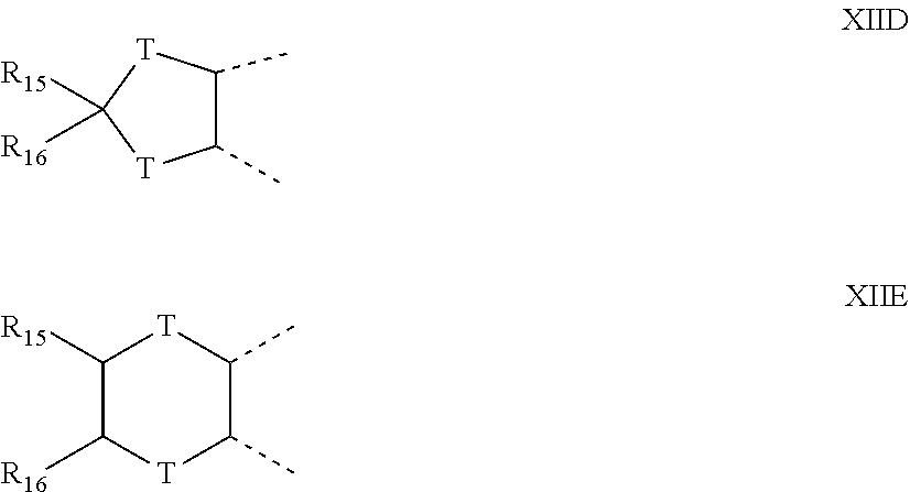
C1(C)C(C)[T]C([R15])([R16])[T]1.C1([R15])C([R16])[T]C(C)C(C)[T]1
